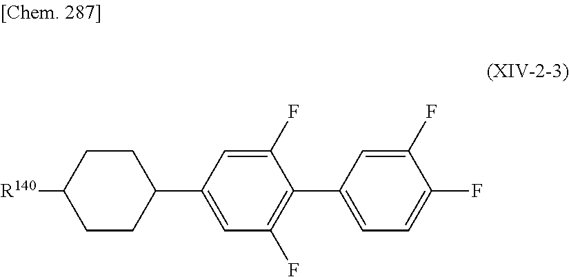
C1(C2=CC(F)=C(C3=CC=C(F)C(F)=C3)C(F)=C2)CCC([R140])CC1
